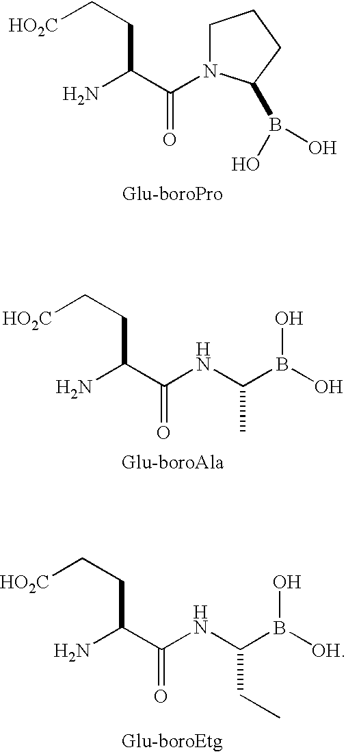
N(C(C(CC[HO2C])N)=O)C(B([OH])O)CC.C1N(C(C(CC[HO2C])N)=O)C(B(O)O)CC1.N(C(C(CC[HO2C])N)=O)C(B(O)O)C
